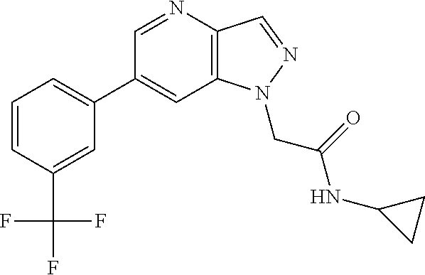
C1(C2=CC=CC(C(F)(F)F)=C2)=CC2=C(C=NN2CC(=O)NC2CC2)N=C1
